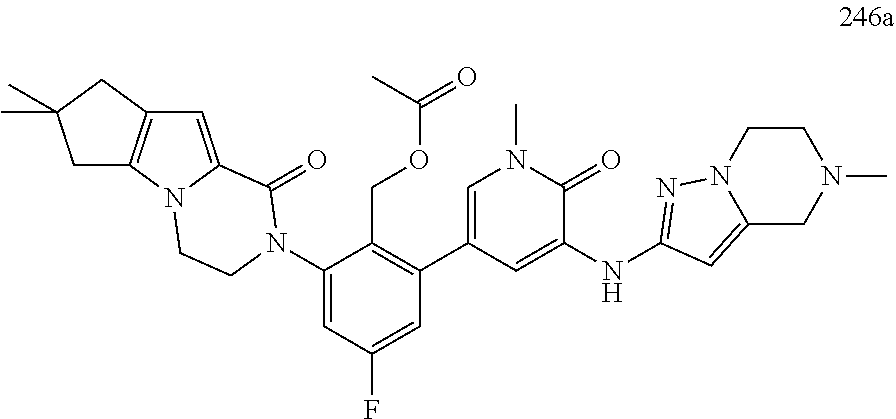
C1C2=C(CC1(C)C)C=C1N2CCN(C2=CC(F)=CC(C3=CN(C)C(=O)C(NC4=NN5C(=C4)CN(C)CC5)=C3)=C2COC(=O)C)C1=O
